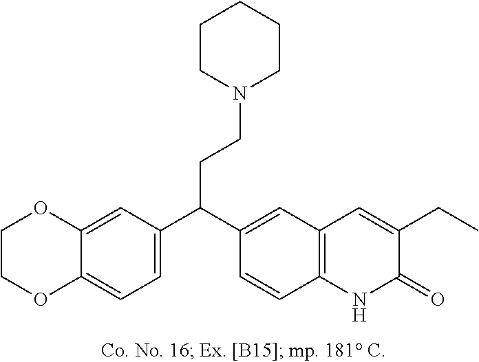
C1OC2=CC(C(C3=CC4=C(NC(=O)C(CC)=C4)C=C3)CCN3CCCCC3)=CC=C2OC1
